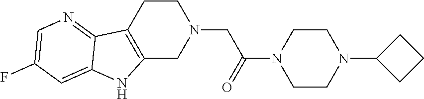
C1CC2=C(CN1CC(N1CCN(C3CCC3)CC1)=O)NC1=CC(F)=CN=C21
